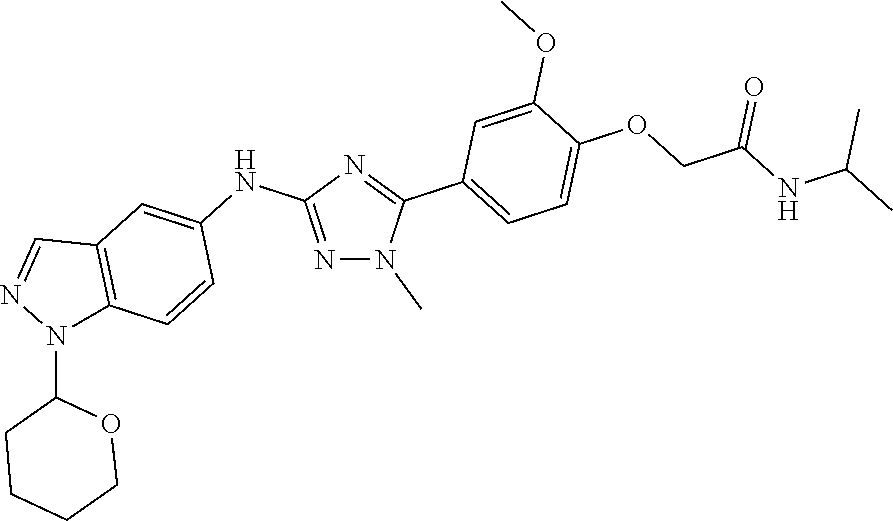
N1=C(NC2=CC3=C(C=C2)N(C2CCCCO2)N=C3)N=C(C2=CC=C(OCC(NC(C)C)=O)C(OC)=C2)N1C
